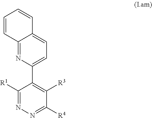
C1([R1])=NN=C([R4])C([R3])=C1C1=CC=C2C(=N1)C=CC=C2
